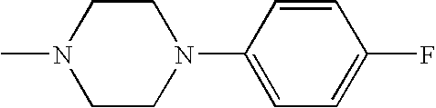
C1CN(C)CCN1C1=CC=C(F)C=C1
